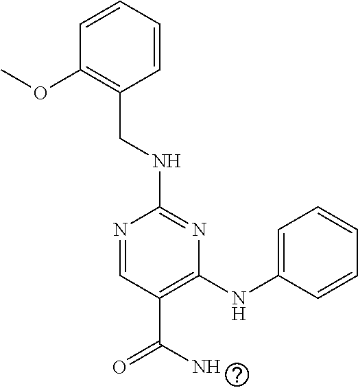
C1(NCC2=C(OC)C=CC=C2)=NC(NC2=CC=CC=C2)=C(C(=O)N)C=N1
